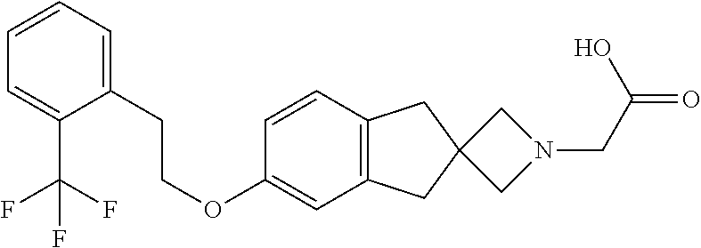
C1(OCCC2=CC=CC=C2C(F)(F)F)=CC2=C(C=C1)CC1(C2)CN(CC(=O)O)C1
